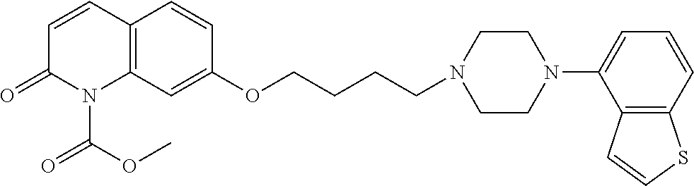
C1=CC2=C(N(C(OC)=O)C1=O)C=C(OCCCCN1CCN(C3=CC=CC4=C3C=CS4)CC1)C=C2
